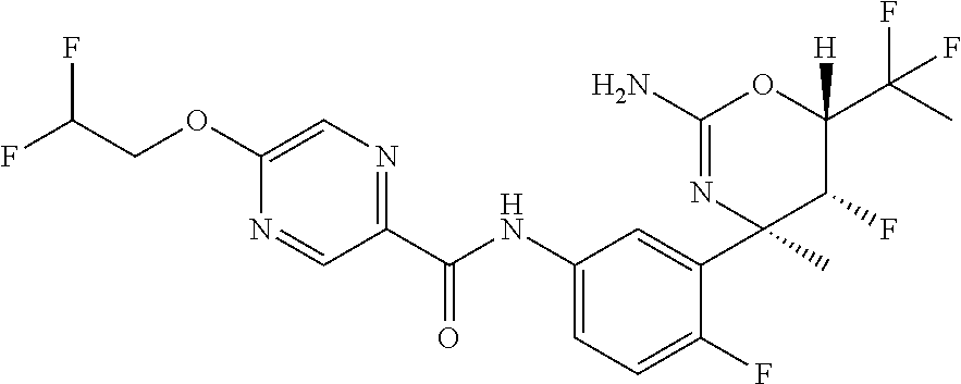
C1(C(NC2=CC=C(F)C(C3(C)C(F)C(C(C)(F)F)([H])OC(N)=N3)=C2)=O)=NC=C(OCC(F)F)N=C1
